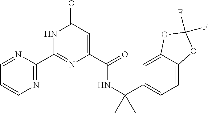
C1=NC(C2=NC(C(NC(C3=CC=C4C(=C3)OC(F)(F)O4)(C)C)=O)=CC(=O)N2)=NC=C1
